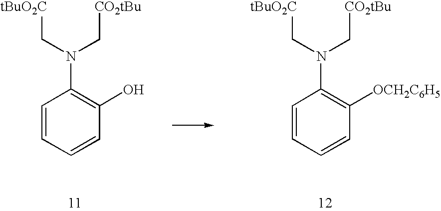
C1=CC=CC([OCH2C6H5])=C1N(C[CO2tBu])C[tBuO2C].C1=CC=CC(O)=C1N(C[CO2tBu])C[tBuO2C]
